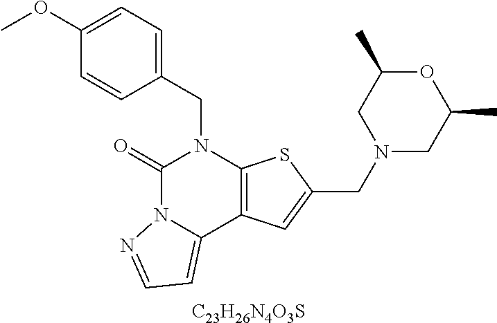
C1(OC)=CC=C(CN2C(=O)N3C(=CC=N3)C3=C2SC(CN2CC(C)OC(C)C2)=C3)C=C1.[C23H26N4O3S]
